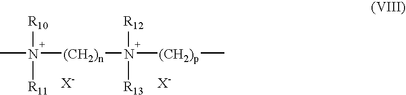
CN([(CH2)n]N([(CH2)p]C)([R12])[R13])([R10])[R11]
